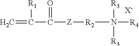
C=C([R1])C(=O)[Z][R2]N([R4])([R3])[R3].[X-]
